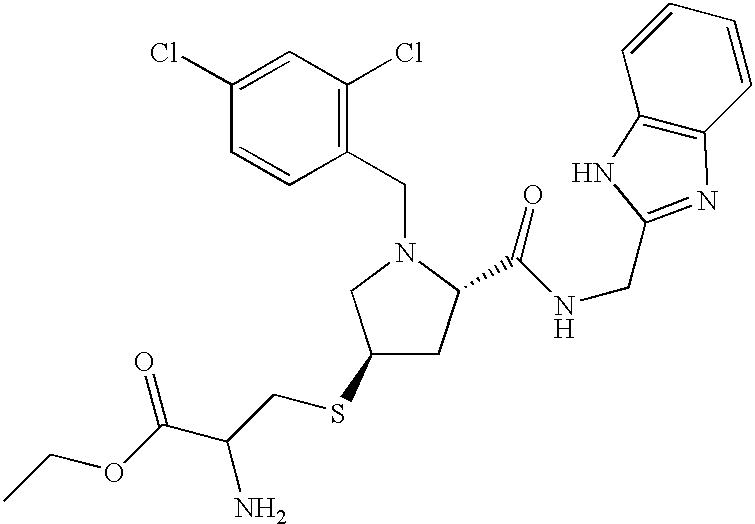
C1(CN2CC(SCC(C(OCC)=O)N)CC2C(NCC2=NC3=C(C=CC=C3)N2)=O)=C(Cl)C=C(Cl)C=C1
